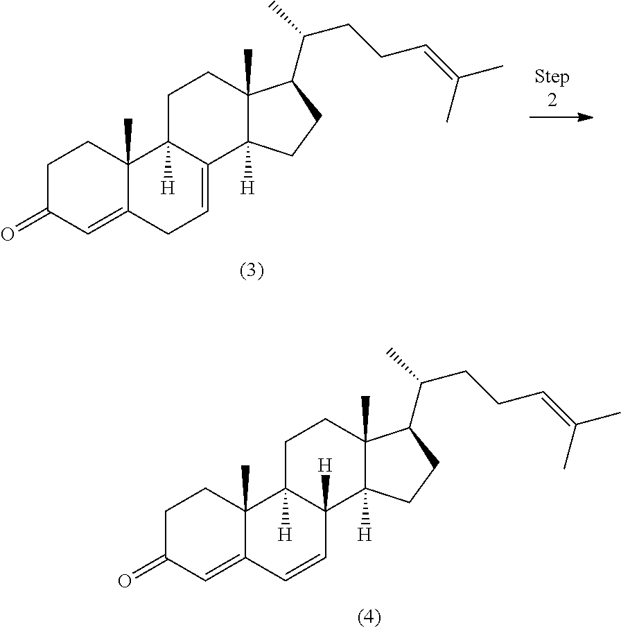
C1C(=O)C=C2C(C)(C1)C1([H])C([H])(C=C2)C2([H])C(C)(CC1)C(C(CCC=C(C)C)C)CC2.C1C(=O)C=C2C(C)(C1)C1([H])C(=CC2)C2([H])C(C)(CC1)C(C(CCC=C(C)C)C)CC2
